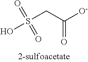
OS(CC([O-])=O)(=O)=O
